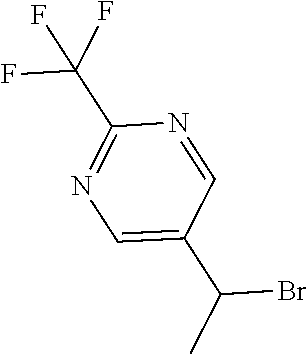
N1=CC(C(C)Br)=CN=C1C(F)(F)F
